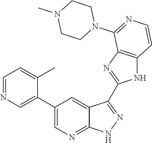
C1=NC=C(C2=CN=C3C(=C2)C(C2=NC4=C(N2)C=CN=C4N2CCN(C)CC2)=NN3)C(C)=C1
